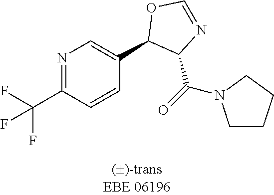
N1=C(C(F)(F)F)C=CC(C2C(C(=O)N3CCCC3)N=CO2)=C1
